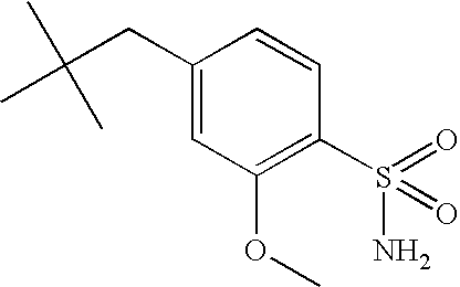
C1=CC(S(=O)(N)=O)=C(OC)C=C1CC(C)(C)C
